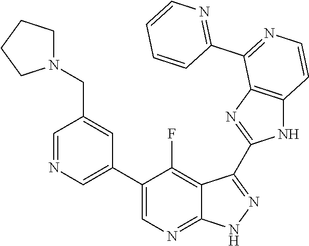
C1=NC=C(C2=CN=C3C(=C2F)C(C2=NC4=C(N2)C=CN=C4C2=NC=CC=C2)=N[N H]3)C=C1CN1CCCC1
